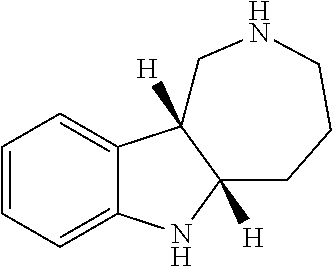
C1=CC=C2C(=C1)C1([H])C([H])(N2)CCCNC1
